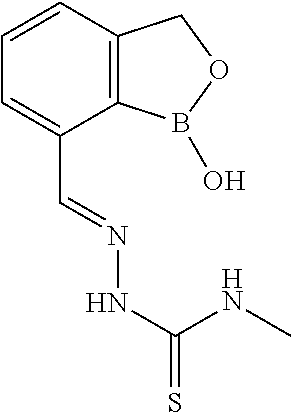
C12=C(C=CC=C1C=NNC(=S)NC)COB2O
